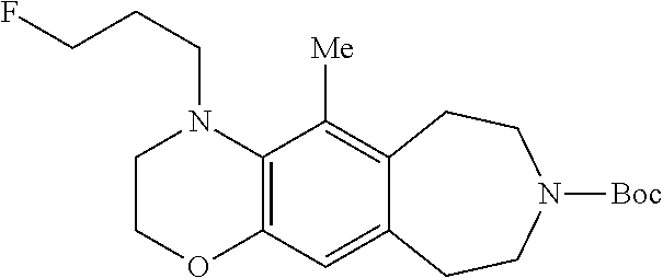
C12=C(N(CCCF)CCO1)C([Me])=C1C(=C2)CCN([Boc])CC1
